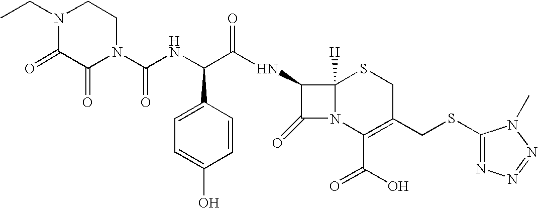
C(C(NC1C(=O)N2C1([H])SCC(CSC1=NN=NN1C)=C2C(O)=O)=O)(NC(N1CCN(CC)C(=O)C1=O)=O)C1=CC=C(O)C=C1
